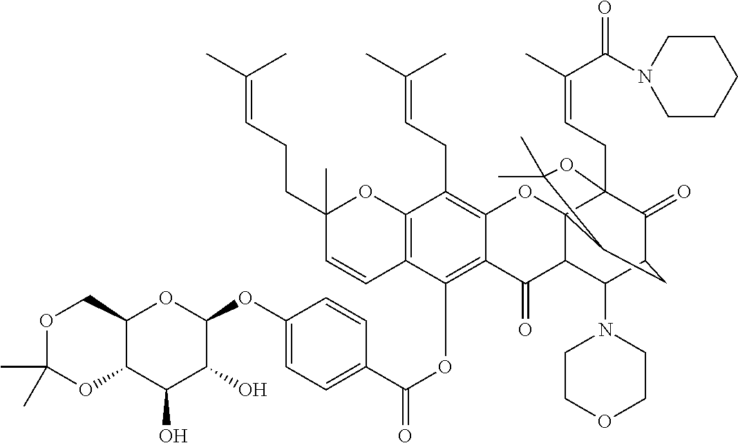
C12=C(OC(C3=CC=C(OC4C(O)C(O)C5C(O4)COC(C)(C)O5)C=C3)=O)C3=C(C(CC=C(C)C)=C1OC14C(C2=O)C(N2CCOCC2)C2C(=O)C1(CC=C(C)C(=O)N1CCCCC1)OC(C)(C)C4C2)OC(C)(CCC=C(C)C)C=C3
